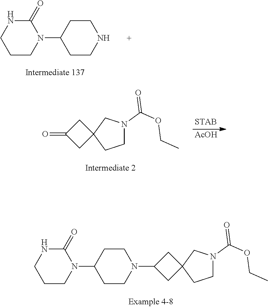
C1N(C(OCC)=O)CC2(C1)CC(N1CCC(N3CCCNC3=O)CC1)C2.C1(N2C(=O)NCCC2)CCNCC1.C1N(C(OCC)=O)CC2(C1)CC(=O)C2.[AcOH]
